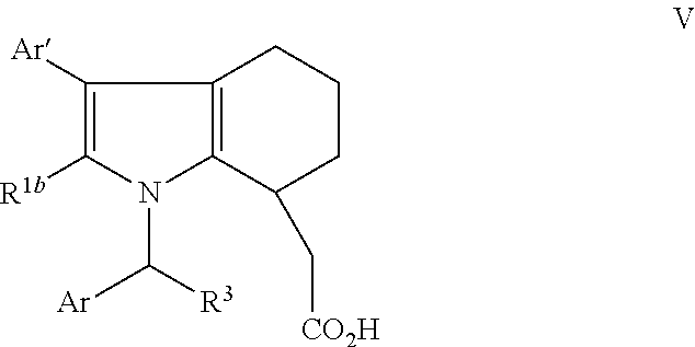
C12=C(C(C[CO2H])CCC1)N(C([R3])[Ar])C([R1b])=C2[Ar]
